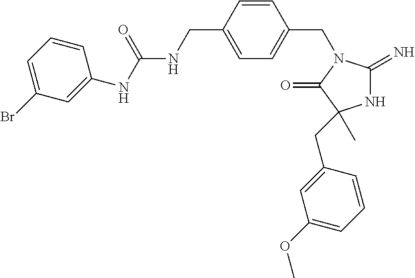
N1C(=N)N(CC2=CC=C(CNC(NC3=CC(Br)=CC=C3)=O)C=C2)C(=O)C1(CC1=CC(OC)=CC=C1)C
